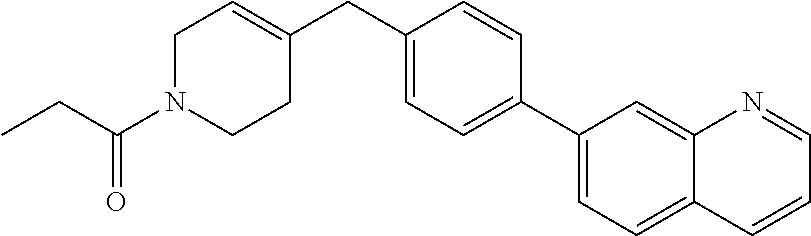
C1N(C(CC)=O)CCC(CC2=CC=C(C3=CC=C4C(=C3)N=CC=C4)C=C2)=C1
